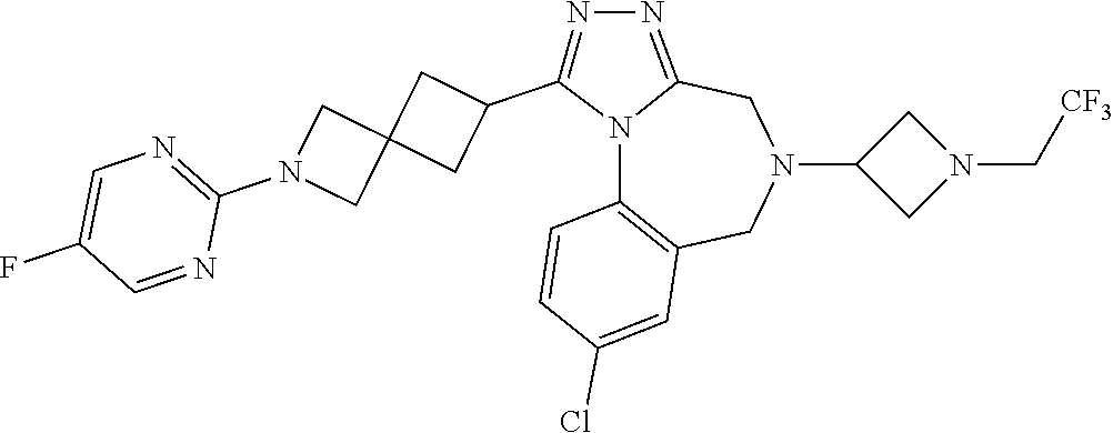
N12C3=C(CN(C4CN(C[CF3])C4)CC1=NN=C2C1CC2(C1)CN(C1=NC=C(F)C=N1)C2)C=C(Cl)C=C3
